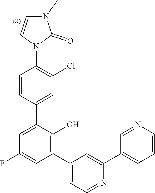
C1=CC(C2=CC(F)=CC(C3=CC=NC(C4=CC=CN=C4)=C3)=C2O)=CC(Cl)=C1N1C(=O)N(C)C=C1
